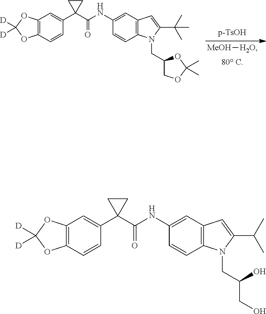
[MeOH][H2O].C12=C(C=CC(C3(C(=O)NC4=CC5=C(C=C4)N(CC4COC(C)(C)O4)C(C(C)(C)C)=C5)CC3)=C1)OC([D])([D])O2.C12=C(C=CC(C3(C(=O)NC4=CC5=C(C=C4)N(CC(CO)O)C(C(C)C)=C5)CC3)=C1)OC([D])([D])O2
